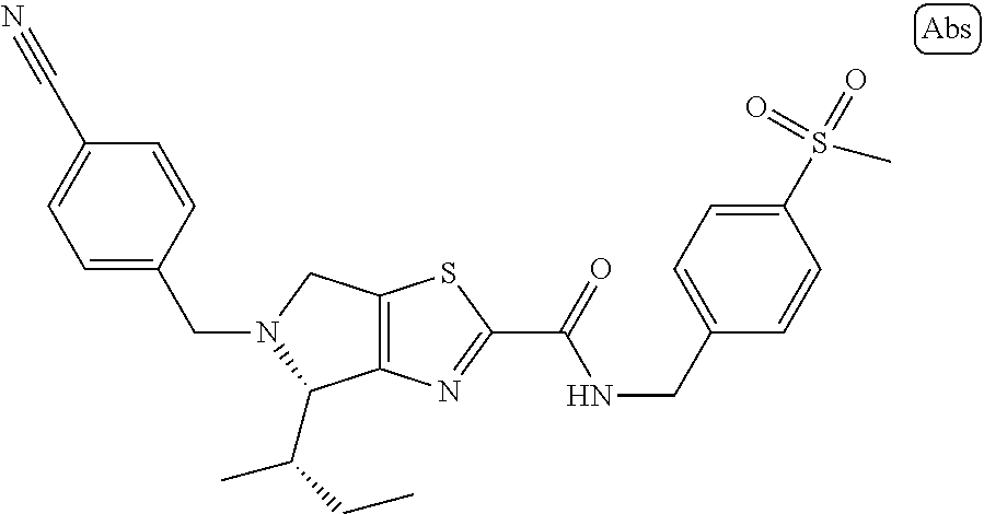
C12=C(N=C(C(=O)NCC3=CC=C(S(=O)(=O)C)C=C3)S1)C(C(CC)C)N(CC1=CC=C(C#N)C=C1)C2
